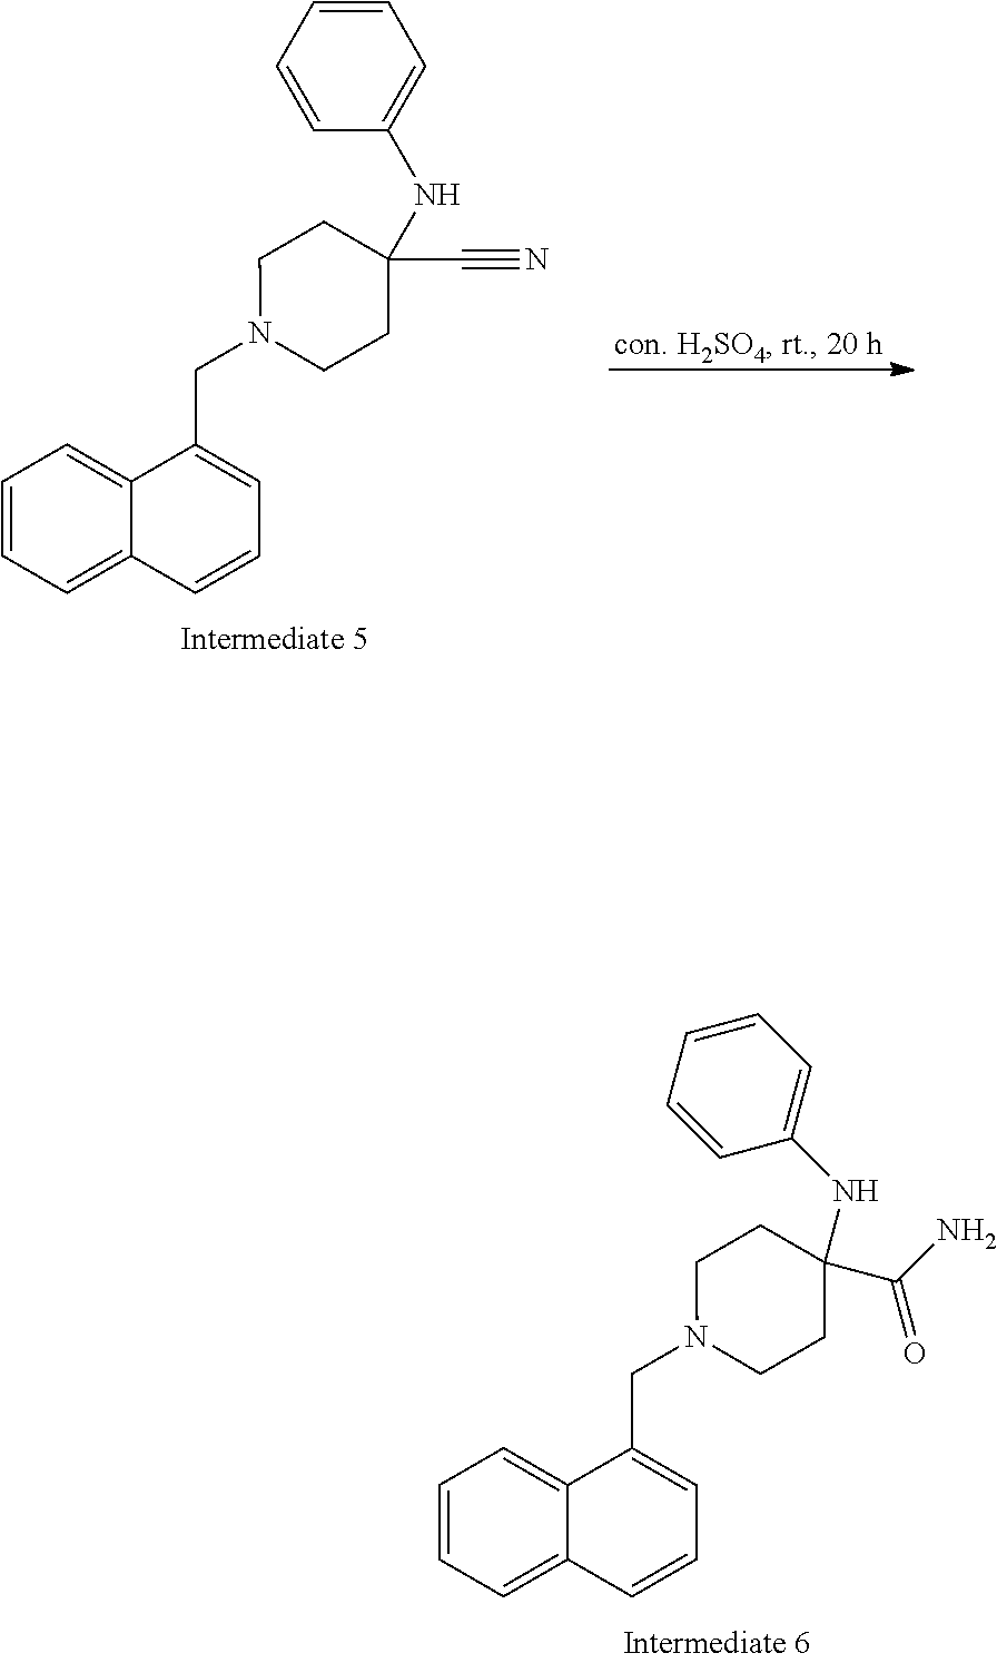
C1=CC=C2C(=C1)C(CN1CCC(C(N)=O)(NC3=CC=CC=C3)CC1)=CC=C2.C1=CC=C2C(=C1)C(CN1CCC(NC3=CC=CC=C3)(C#N)CC1)=CC=C2
